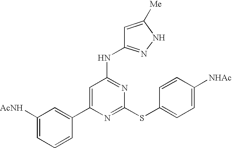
C1(C2=CC([AcNH])=CC=C2)=CC(NC2=NNC([Me])=C2)=NC(SC2=CC=C([NHAc])C=C2)=N1
